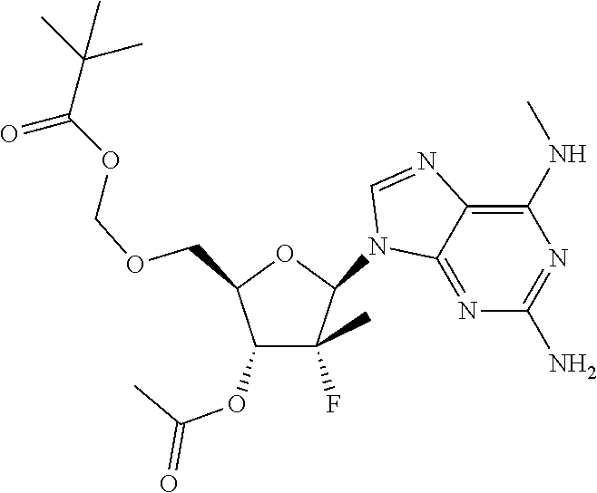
C1(N2C3=NC(N)=NC(NC)=C3N=C2)C(F)(C)C(OC(C)=O)C(COCOC(=O)C(C)(C)C)O1
